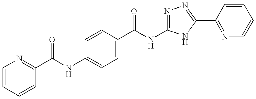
C1(C(NC2=NN=C(C3=NC=CC=C3)N2)=O)=CC=C(NC(=O)C2=NC=CC=C2)C=C1
